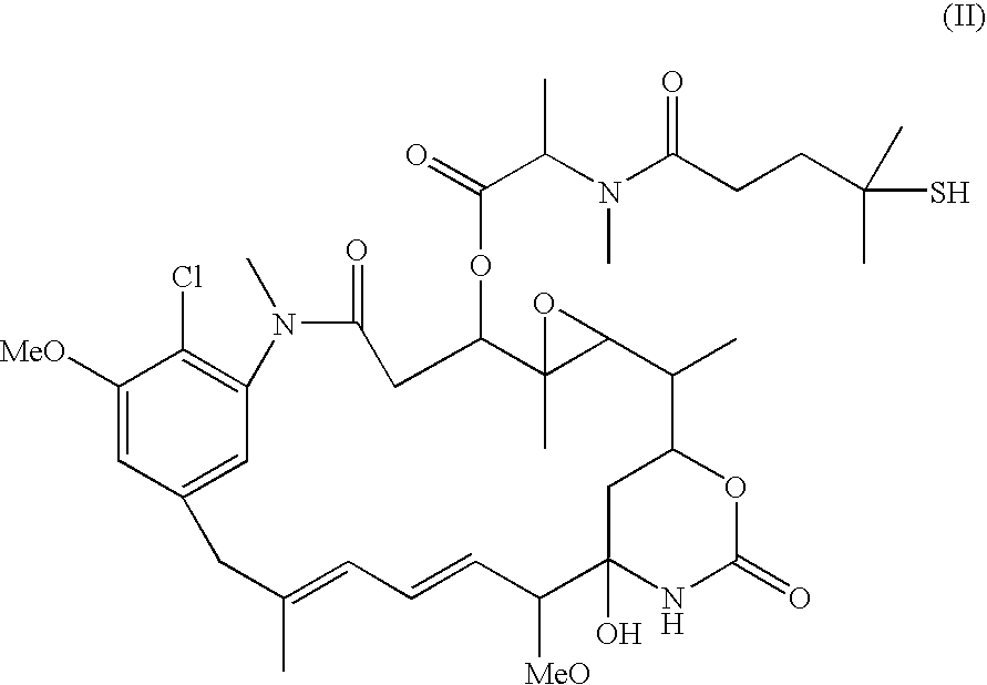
C1([MeO])=CC2=CC(=C1Cl)N(C)C(=O)CC(OC(C(N(C(CCC(S)(C)C)=O)C)C)=O)C1(C)C(C(C)C3CC(O)(C([MeO])C=CC=C(C)C2)NC(=O)O3)O1
